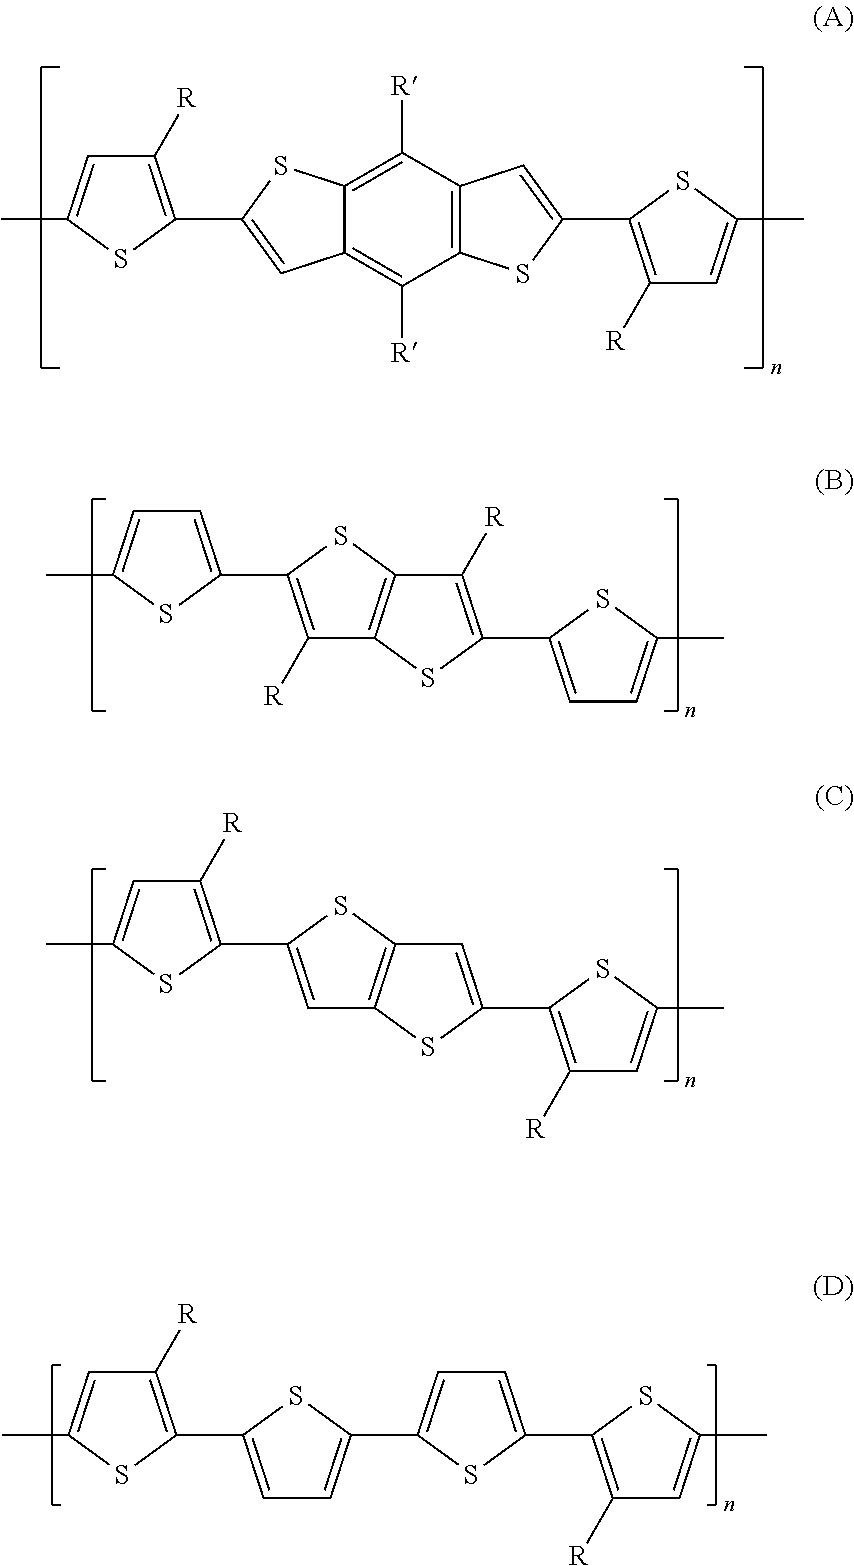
C12=C(C([R])=C3C(=C1[R])SC(C1=C([R])C=C(C)S1)=C3)SC(C1=C([R])C=C(C)S1)=C2.C1([R])=C(C2=CC=C(C)S2)SC2=C1SC(C1=CC=C(C)S1)=C2[R].C1=C(C2=C([R])C=C(C)S2)SC2=C1SC(C1=C([R])C=C(C)S1)=C2.C1=C(C2=C([R])C=C(C)S2)SC(C2=CC=C(C3=C([R])C=C(C)S3)S2)=C1
